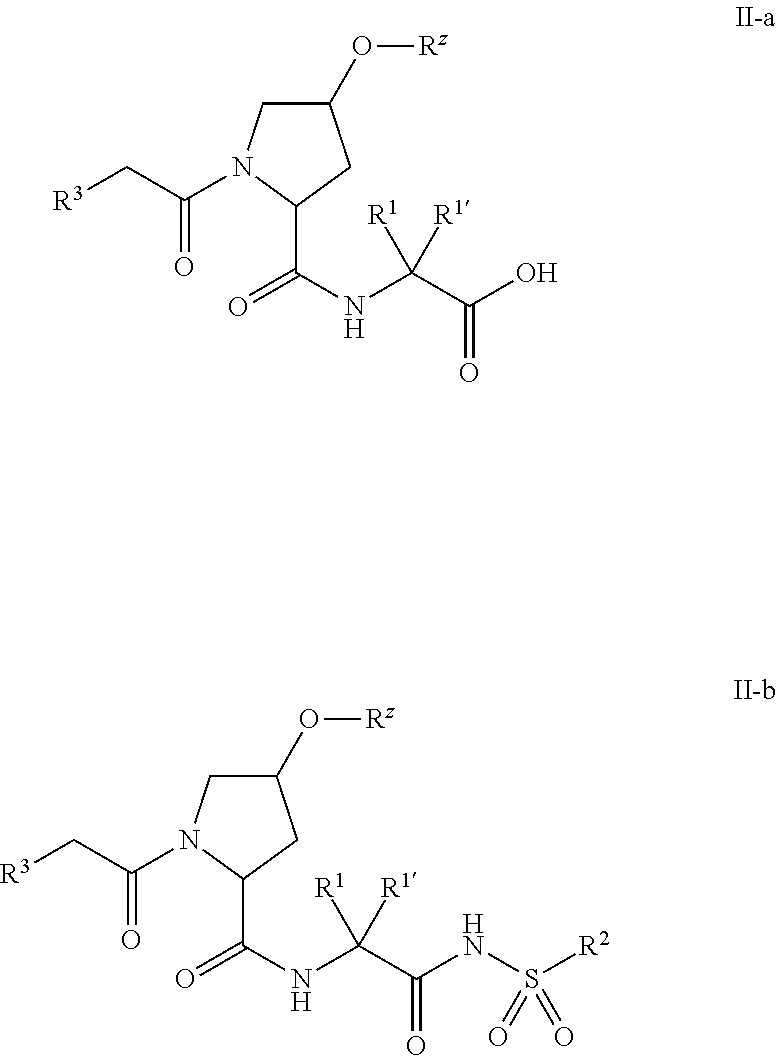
C1(O[Rz])CN(C(C[R3])=O)C(C(=O)NC([R1])(C(=O)O)[R1])C1.C1(O[Rz])CN(C(C[R3])=O)C(C(=O)NC([R1])(C(=O)NS([R2])(=O)=O)[R1])C1
